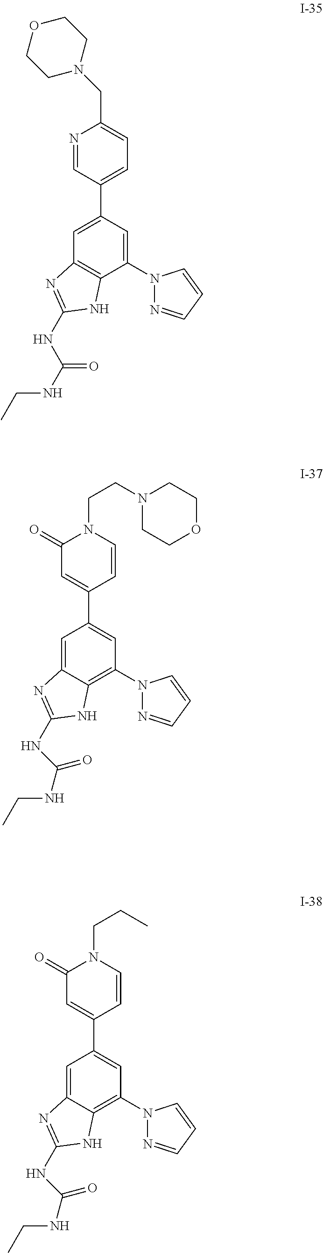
C1=C(C2=CC=C(CN3CCOCC3)N=C2)C=C(N2N=CC=C2)C2=C1N=C(NC(NCC)=O)N2.C1=C2C(=C(N3N=CC=C3)C=C1C1=CC(=O)N(CCN3CCOCC3)C=C1)NC(NC(NCC)=O)=N2.C1=C2C(=C(N3N=CC=C3)C=C1C1=CC(=O)N(CCC)C=C1)NC(NC(NCC)=O)=N2
